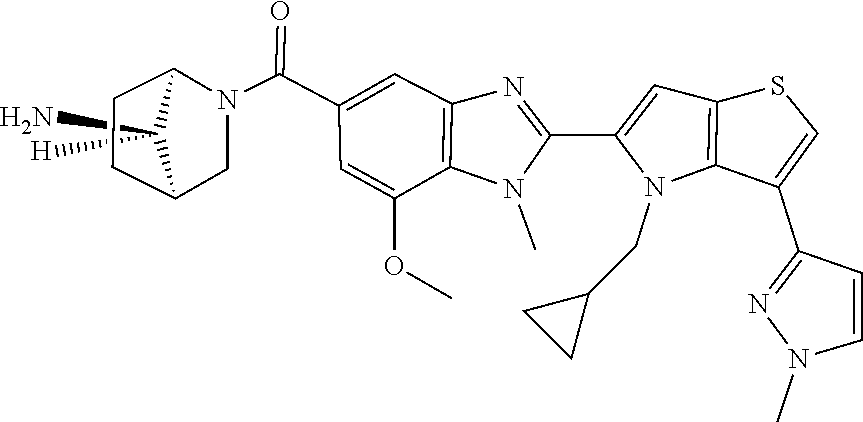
C12CCC(CN1C(C1=CC3=C(N(C)C(C4=CC5=C(N4CC4CC4)C(C4=NN(C)C=C4)=CS5)=N3)C(OC)=C1)=O)C2(N)[H]
